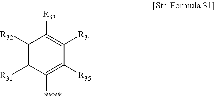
C1([R32])=C([R31])C([****])=C([R35])C([R34])=C1[R33]
